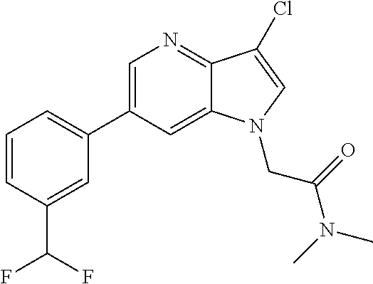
C1=C(C2=CC=CC(C(F)F)=C2)C=C2C(=N1)C(Cl)=CN2CC(N(C)C)=O
